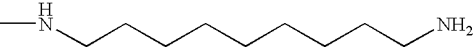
C(CCCCCCCCN)NC
